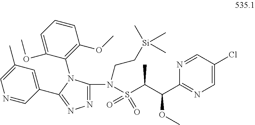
N1=CC(C2=NN=C(N(CC[Si](C)(C)C)S(C(C(C3=NC=C(Cl)C=N3)OC)C)(=O)=O)N2C2=C(OC)C=CC=C2OC)=CC(C)=C1
